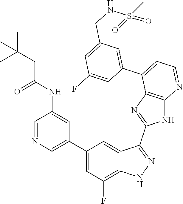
C1=NC=C(C2=CC(F)=C3C(=C2)C(C2=NC4=C(N2)N=CC=C4C2=CC(CNS(=O)(C)=O)=CC(F)=C2)=NN3)C=C1NC(CC(C)(C)C)=O
